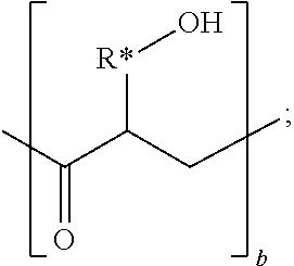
O=C(C)C(CC)[R*]O
